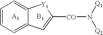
C1=CC=C2C(=C1)[Y1]C([CO]N([Q1])[Q2])=C2.[B1]
